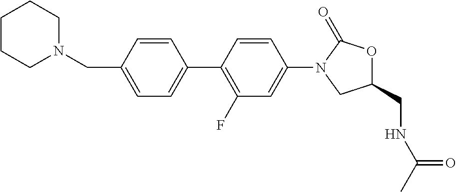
C1(CN2CCCCC2)=CC=C(C2=C(F)C=C(N3CC(CNC(C)=O)OC3=O)C=C2)C=C1
